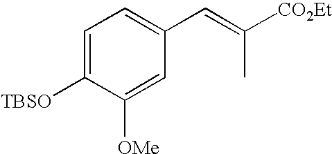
C1=C([TBSO])C([OMe])=CC(C=C([CO2Et])C)=C1
